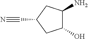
C1(N)C(O)CC(C#N)C1
